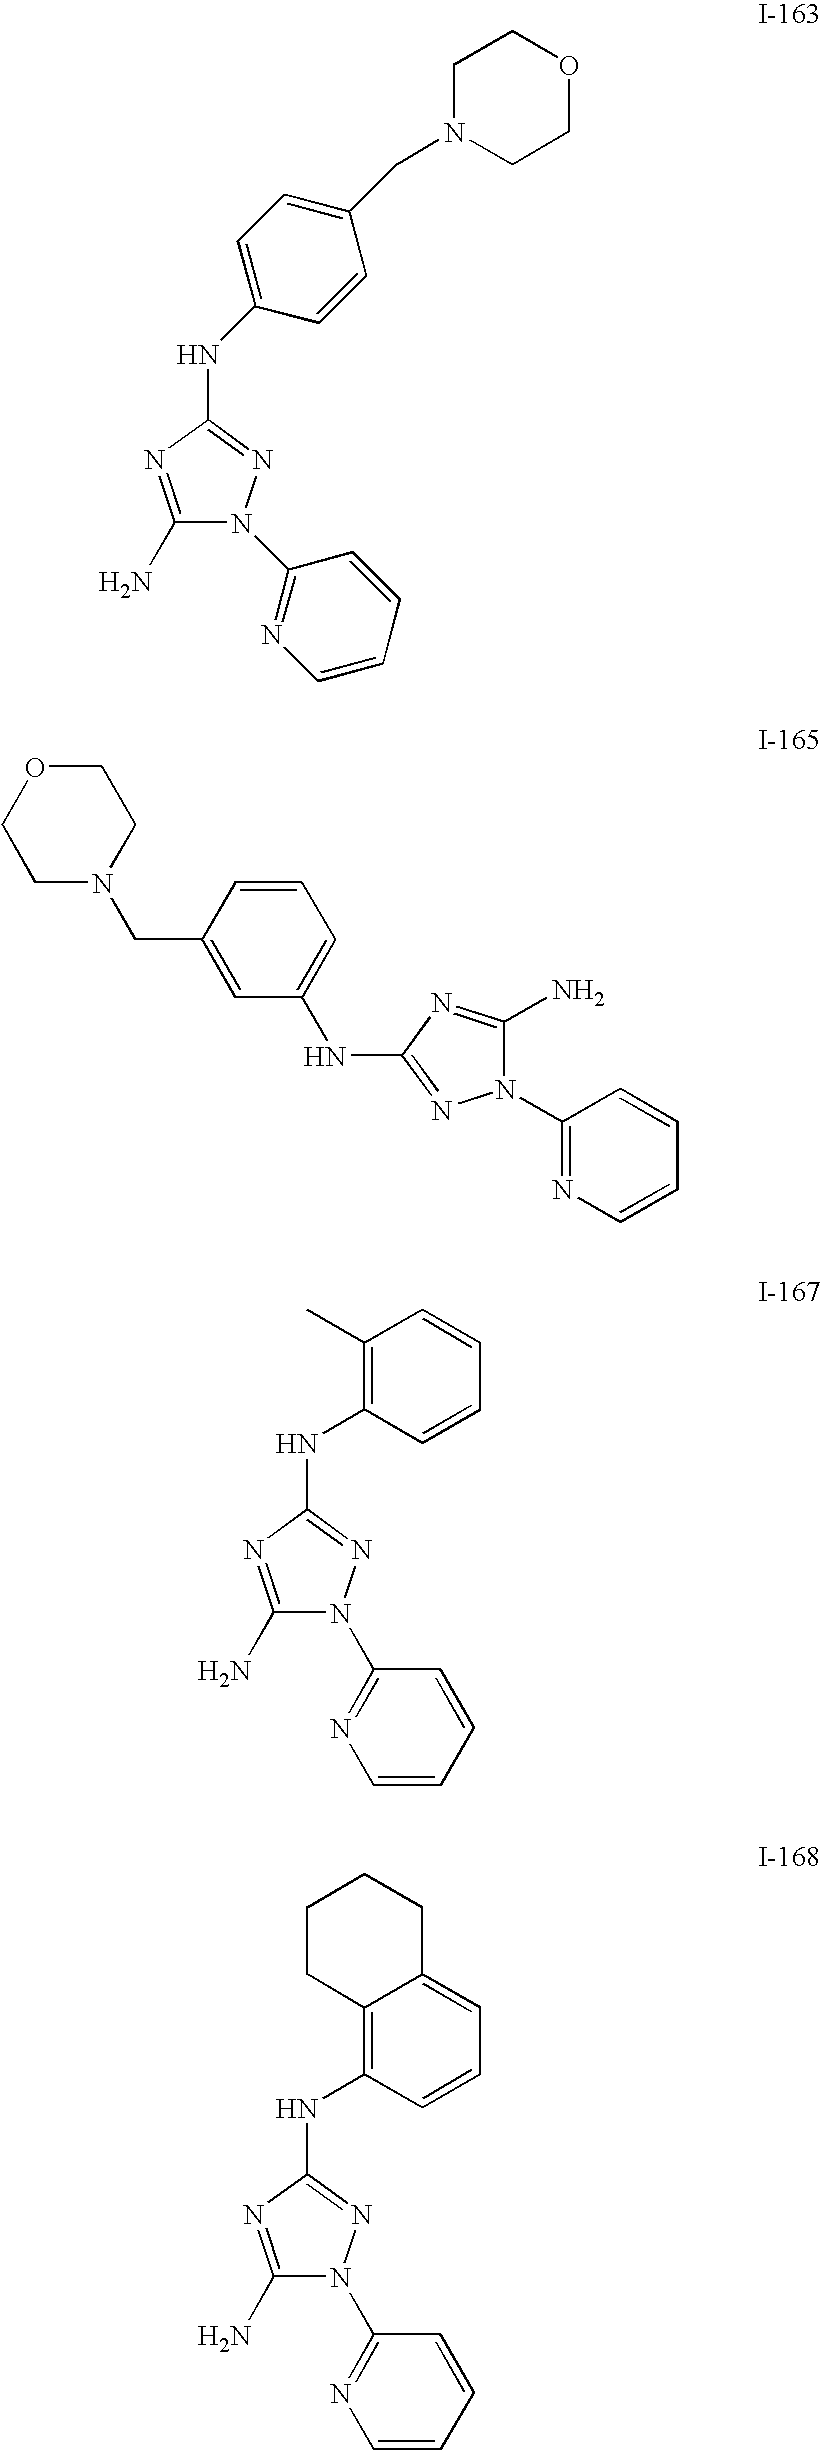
C1(N)=NC(NC2=CC=C(CN3CCOCC3)C=C2)=NN1C1=NC=CC=C1.N1(C2=NC=CC=C2)C(N)=NC(NC2=CC=CC(CN3CCOCC3)=C2)=N1.C1(N)=NC(NC2=C(C)C=CC=C2)=NN1C1=NC=CC=C1.C1(N)=NC(NC2=C3C(=CC=C2)CCCC3)=NN1C1=NC=CC=C1
